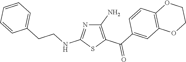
C1(N)=C(C(C2=CC3=C(C=C2)OCCO3)=O)SC(NCCC2=CC=CC=C2)=N1
